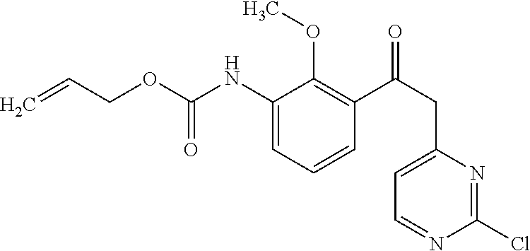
C1(NC(=O)OCC=C)=CC=CC(C(CC2=CC=NC(Cl)=N2)=O)=C1OC
